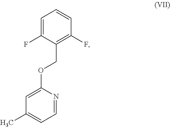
C1=C(F)C(COC2=CC(C)=CC=N2)=C(F)C=C1
